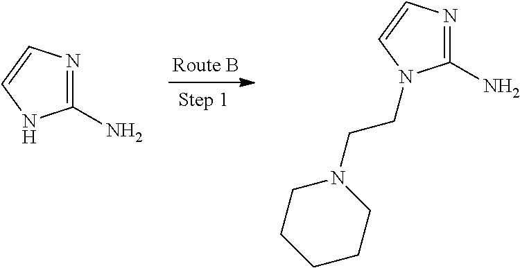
C1(N)=NC=CN1.N1=C(N)N(CCN2CCCCC2)C=C1
